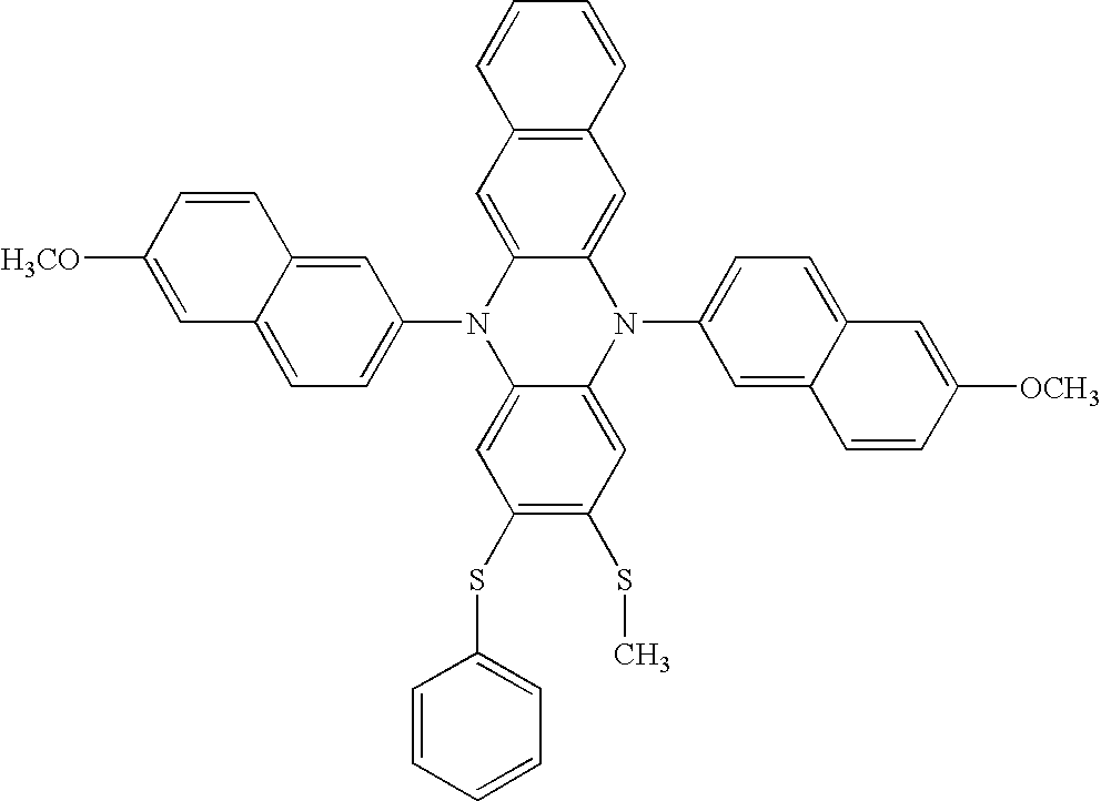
C1=C2C(=CC=C1N1C3=CC(SC4=CC=CC=C4)=C(SC)C=C3N(C3=CC=C4C(=C3)C=CC([OCH3])=C4)C3=CC4=C(C=C13)C=CC=C4)C=C([H3CO])C=C2
